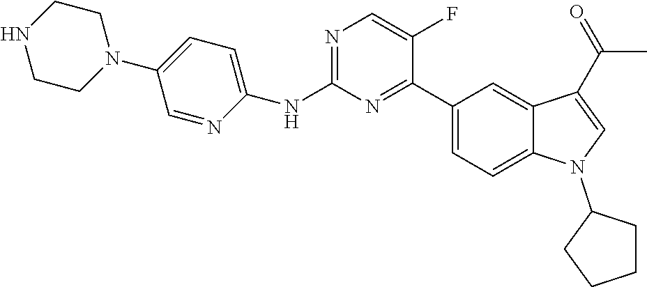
C1(NC2=CC=C(N3CCNCC3)C=N2)=NC=C(F)C(C2=CC=C3C(=C2)C(C(=O)C)=CN3C2CCCC2)=N1
